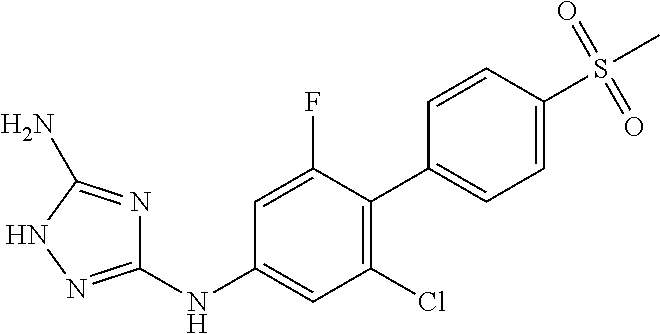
C1(NC2=CC(Cl)=C(C3=CC=C(S(C)(=O)=O)C=C3)C(F)=C2)=NNC(N)=N1
